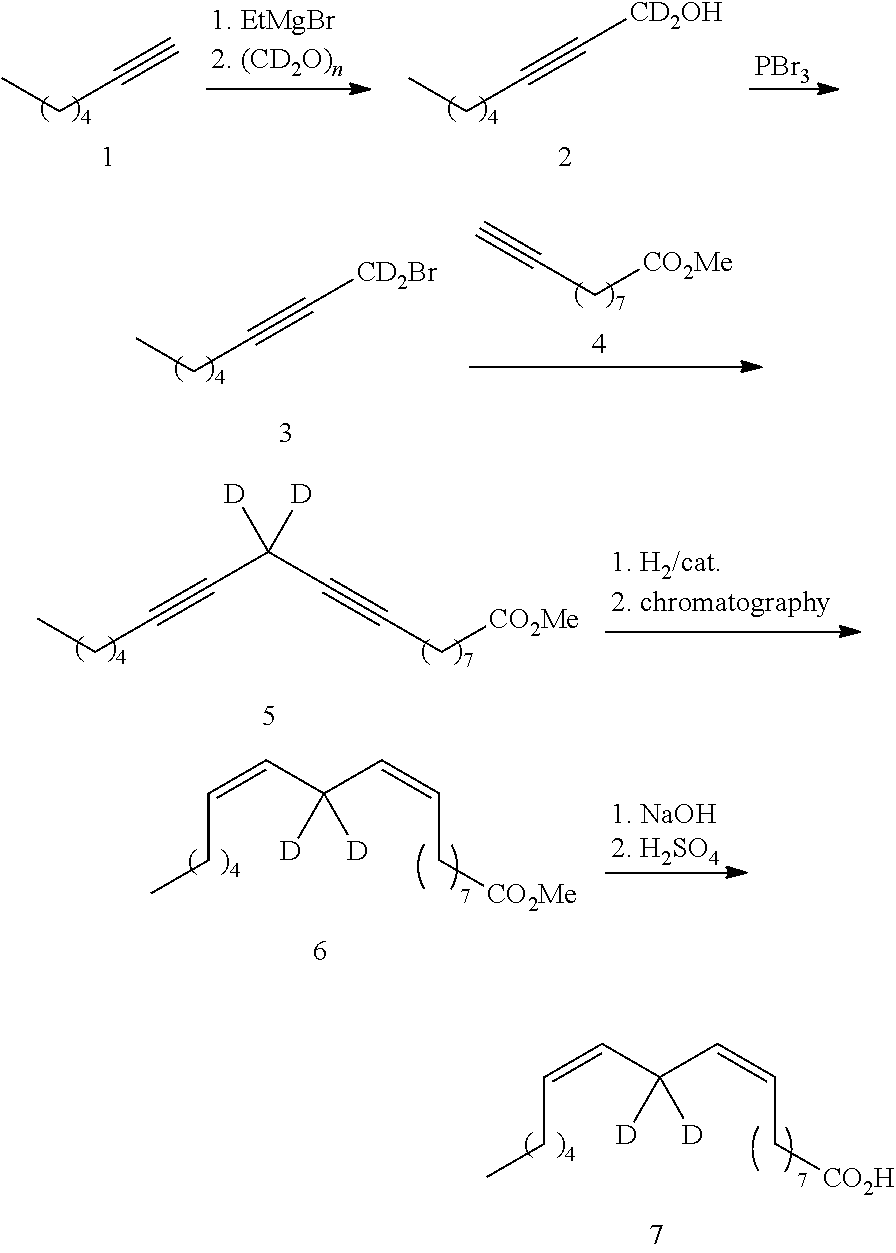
C(C(C#CC[CO2Me])([D])[D])#CCC.CCC#C.[PBr3].CCC#C[CD2OH].[CO2Me]CC#C.CCC#C[CD2Br].C(CC)=CC(C=CC[CO2Me])([D])[D].C(CC)=CC(C=CC[CO2H])([D])[D]
